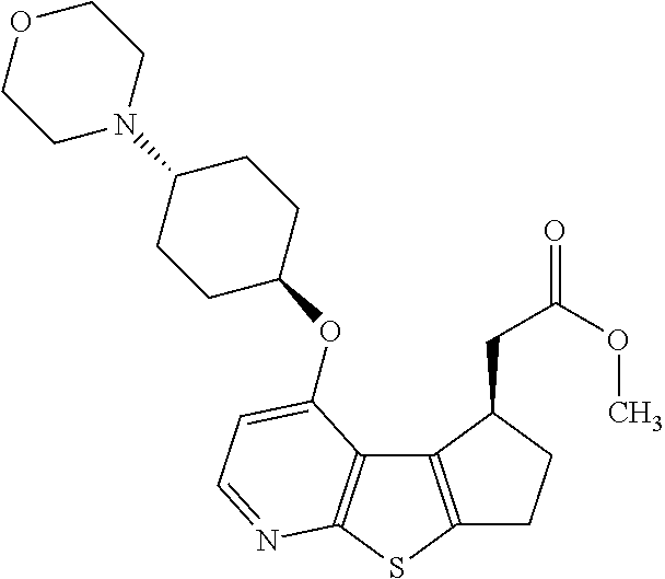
C1C2=C(C(CC(=O)OC)C1)C1=C(S2)N=CC=C1OC1CCC(N2CCOCC2)CC1
